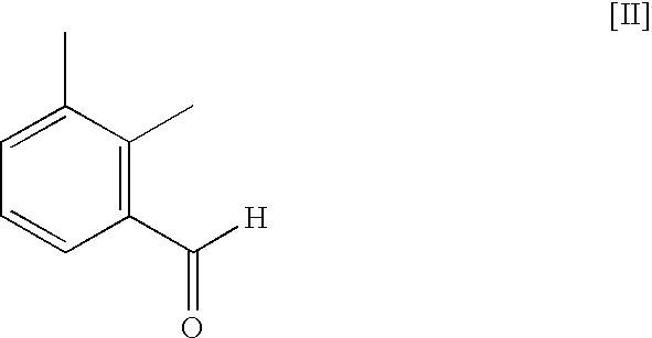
C1(C([H])=O)=C(C)C(C)=CC=C1
